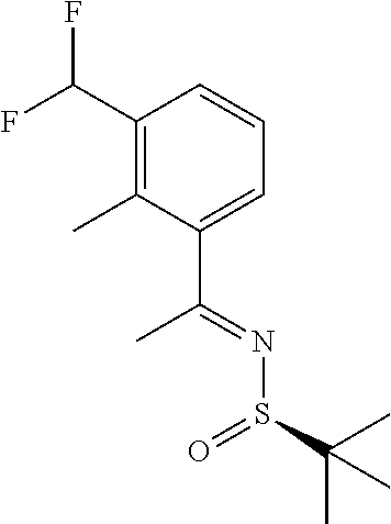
FC(C1=C(C)C(C(=NS(C(C)(C)C)=O)C)=CC=C1)F
